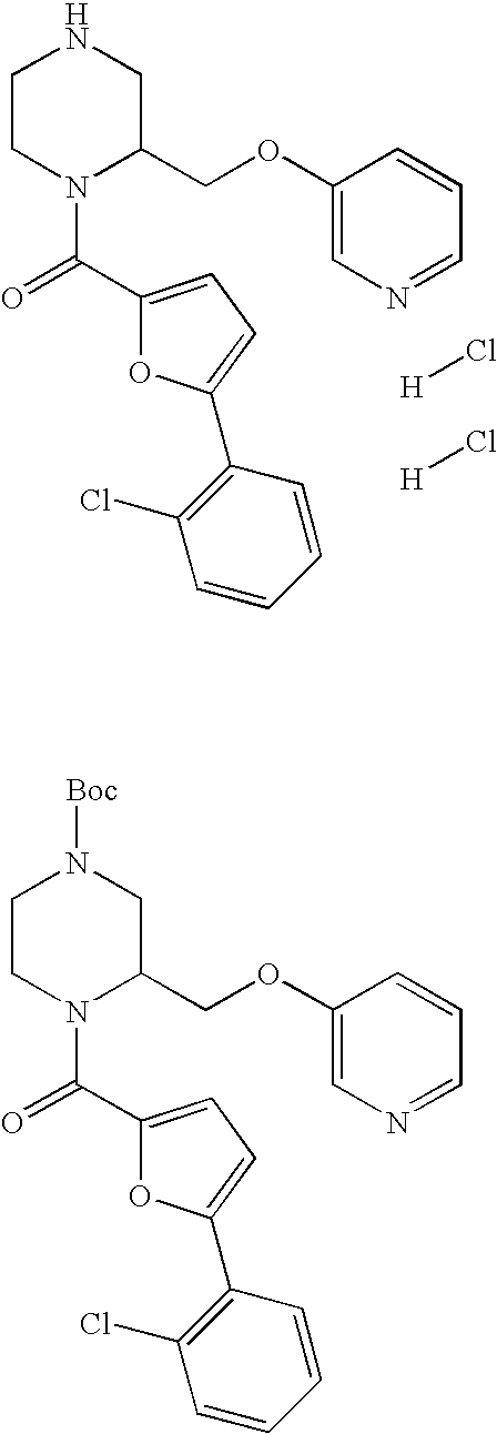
C1CN(C(=O)C2=CC=C(C3=C(Cl)C=CC=C3)O2)C(COC2=CN=CC=C2)CN1.[H]Cl.[H]Cl.C1CN(C(=O)C2=CC=C(C3=C(Cl)C=CC=C3)O2)C(COC2=CN=CC=C2)CN1[Boc]
